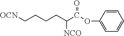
C(C(C(=O)OC1=CC=CC=C1)[NCO])CCC[OCN]
